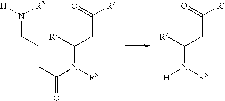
O=C(CCCN([H])[R3])N([R3])C([R])CC([R])=O.[H]N([R3])C([R])CC([R])=O
